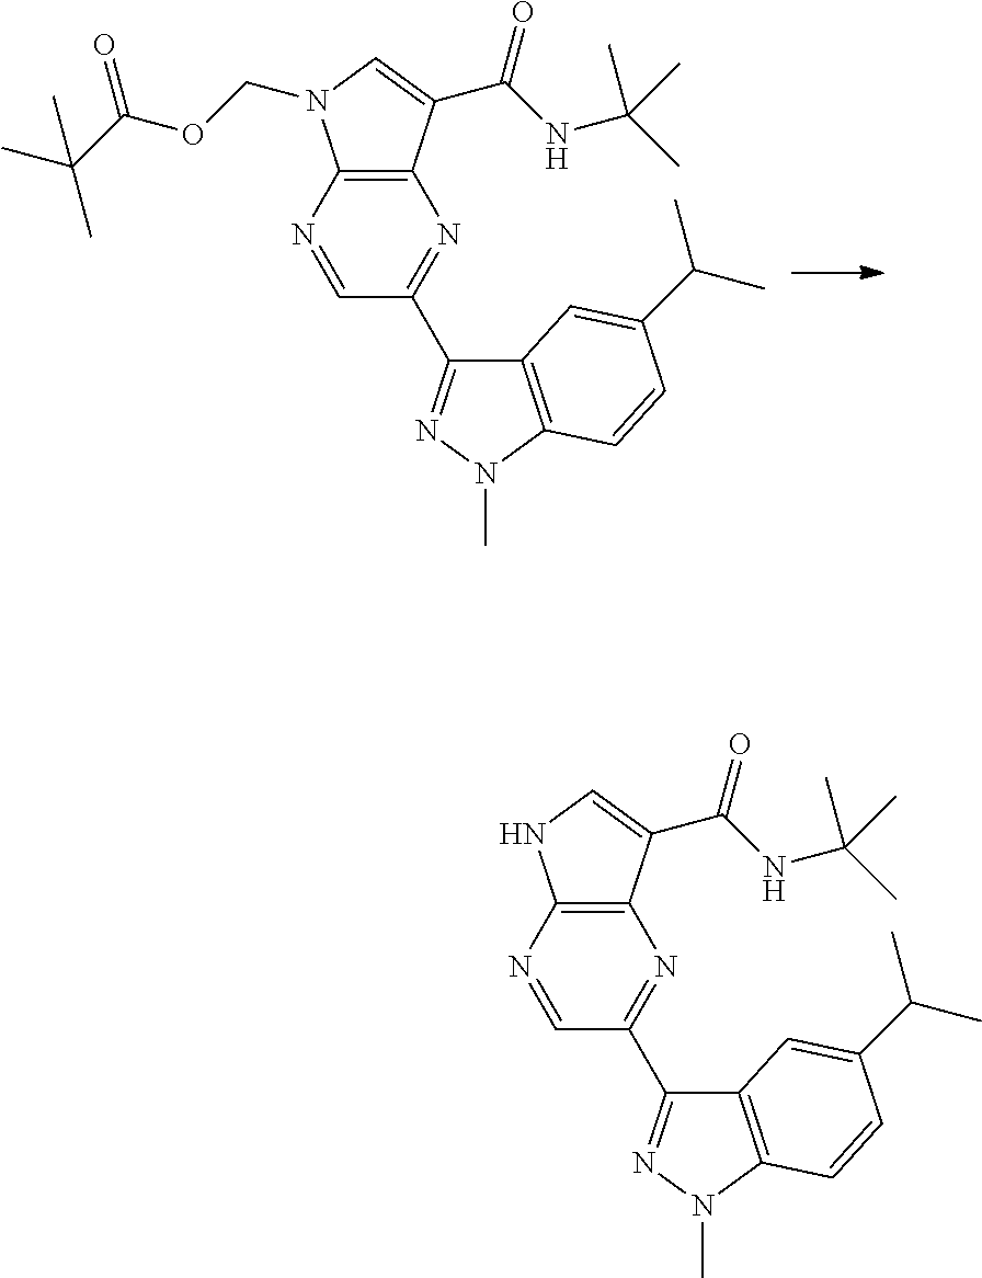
C12=C(N=CC(C3=NN(C)C4=C3C=C(C(C)C)C=C4)=N1)N(COC(C(C)(C)C)=O)C=C2C(NC(C)(C)C)=O.C12=C(N=CC(C3=NN(C)C4=C3C=C(C(C)C)C=C4)=N1)NC=C2C(NC(C)(C)C)=O
